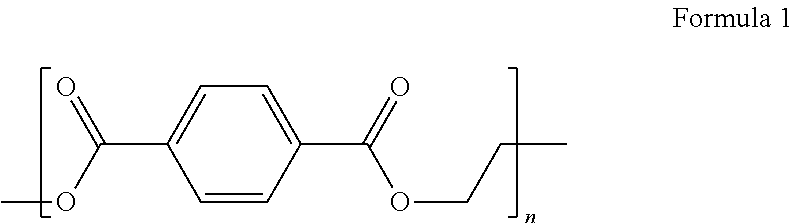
C1(C(=O)OCCC)=CC=C(C(OC)=O)C=C1
